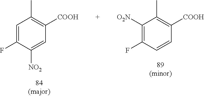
C1([O2N])=C(F)C=CC([COOH])=C1C.C1=C(F)C([NO2])=CC([COOH])=C1C
